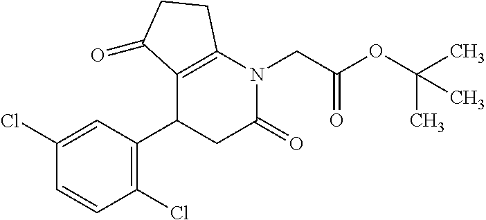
C1=C(Cl)C=CC(Cl)=C1C1CC(=O)N(CC(OC(C)(C)C)=O)C2=C1C(=O)CC2
